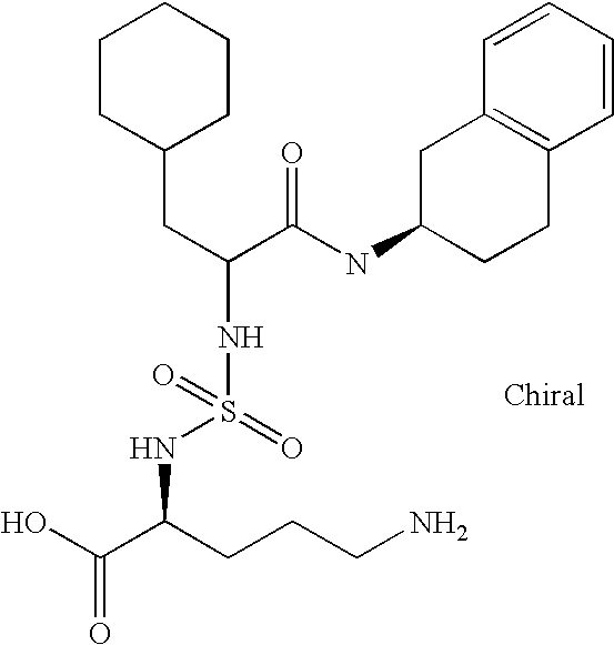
C1CC(CC(C(NC2CCC3=C(C2)C=CC=C3)=O)NS(=O)(=O)NC(C(O)=O)CCCN)CCC1
